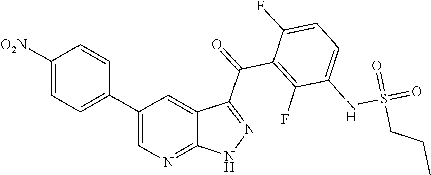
C1([O2N])=CC=C(C2=CN=C3C(=C2)C(C(=O)C2=C(F)C(NS(=O)(=O)CCC)=CC=C2F)=NN3)C=C1
